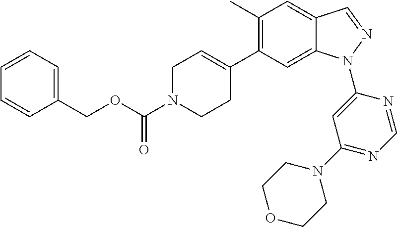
C1(C)=C(C2=CCN(C(OCC3=CC=CC=C3)=O)CC2)C=C2C(=C1)C=NN2C1=CC(N2CCOCC2)=NC=N1
